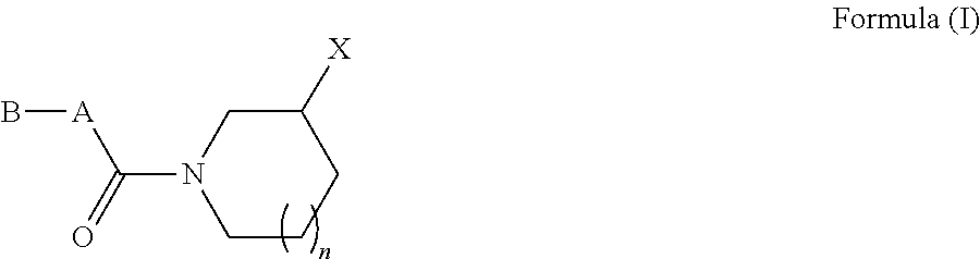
C1([X])CN(C(=O)[A]B)CCC1
